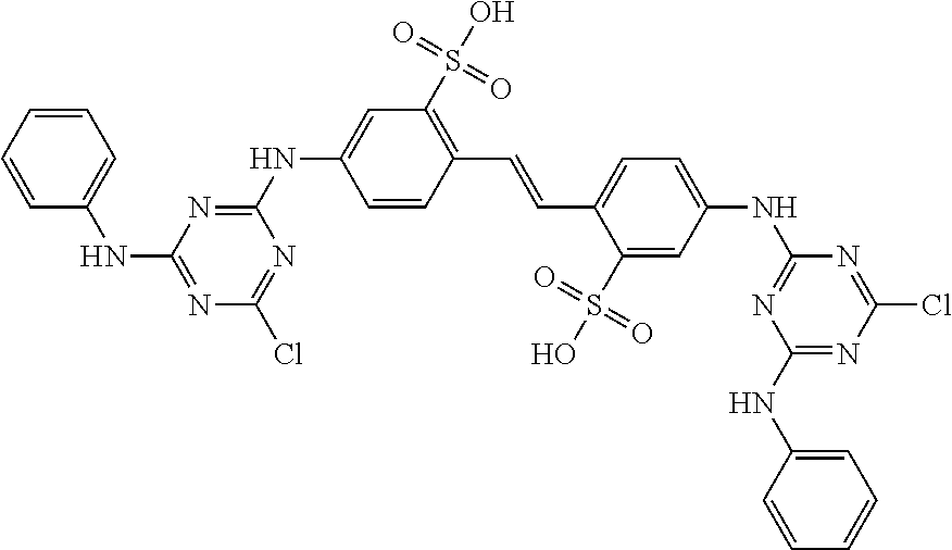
C1=C(NC2=NC(Cl)=NC(NC3=CC(S(O)(=O)=O)=C(C=CC4=CC=C(NC5=NC(NC6=CC=CC=C6)=NC(Cl)=N5)C=C4S(O)(=O)=O)C=C3)=N2)C=CC=C1
